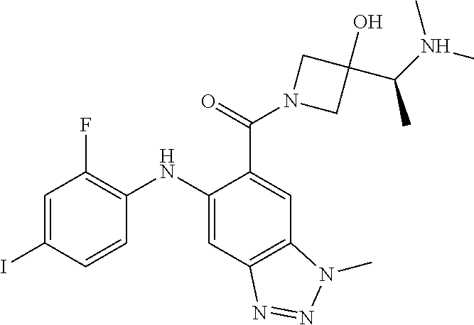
C1=C(I)C=CC(NC2=CC3=C(C=C2C(=O)N2CC(C(C)N(C)C)(O)C2)N(C)N=N3)=C1F
